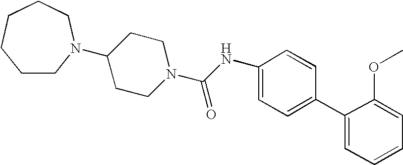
C1CN(C2CCN(C(NC3=CC=C(C4=CC=CC=C4OC)C=C3)=O)CC2)CCCC1
